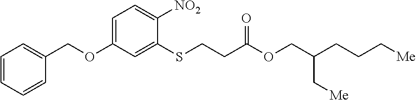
C1=C(OCC2=CC=CC=C2)C=C(SCCC(OCC(CCC[Me])C[Me])=O)C([NO2])=C1
